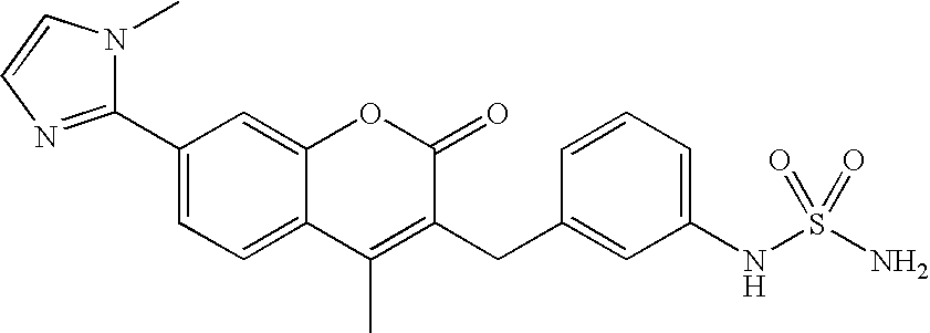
C1(C2=NC=CN2C)=CC=C2C(=C1)OC(=O)C(CC1=CC(NS(N)(=O)=O)=CC=C1)=C2C
